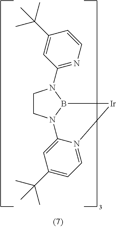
C1CN2B(N1C1=NC=CC(C(C)(C)C)=C1)[Ir]N1=CC=C(C(C)(C)C)C=C21
